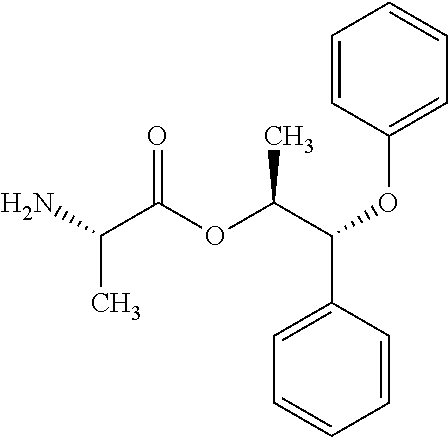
CC(C(=O)OC(C(C1=CC=CC=C1)OC1=CC=CC=C1)C)N
